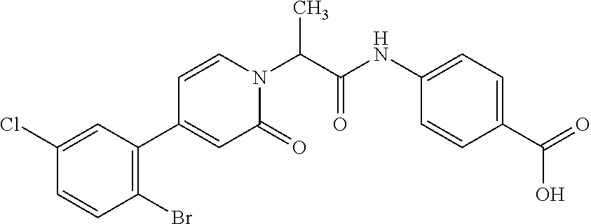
CC(N1C=CC(C2=C(Br)C=CC(Cl)=C2)=CC1=O)C(NC1=CC=C(C(=O)O)C=C1)=O
